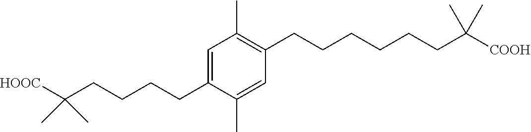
C1(C)=C(CCCCCCC(C)(C)[COOH])C=C(C)C(CCCCC(C)(C)[HOOC])=C1
